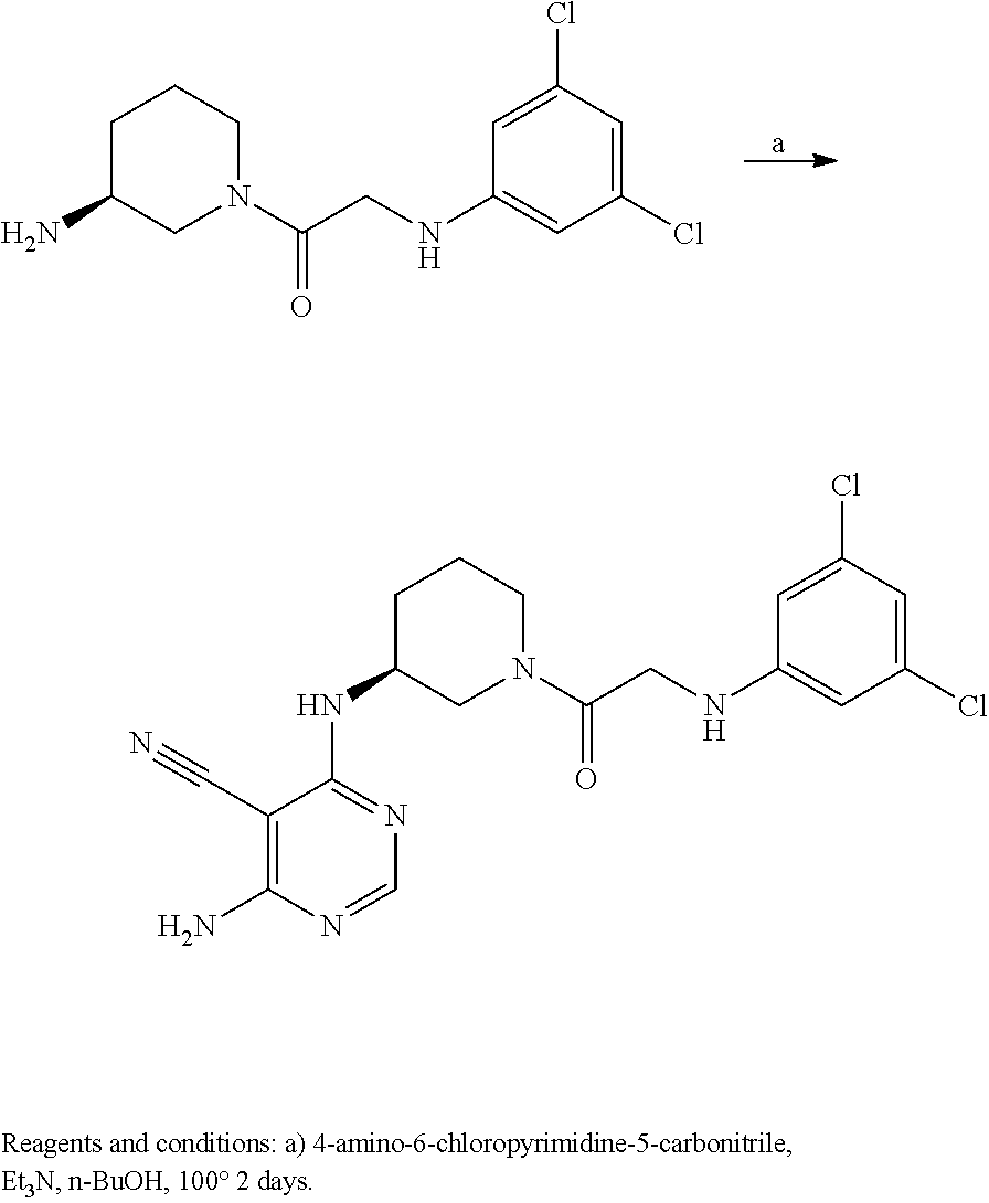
C1C(N)CN(C(CNC2=CC(Cl)=CC(Cl)=C2)=O)CC1.C1C(NC2=NC=NC(N)=C2C#N)CN(C(CNC2=CC(Cl)=CC(Cl)=C2)=O)CC1
